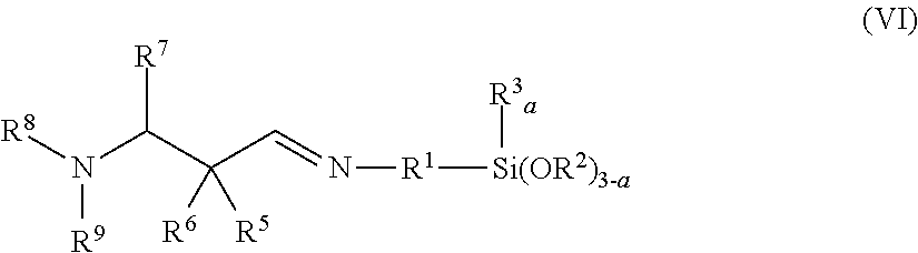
N([R1][Si(OR2)3-a][R3a])=CC(C(N([R8])[R9])[R7])([R6])[R5]
